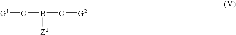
[G1]OB(O[G2])[Z1]
